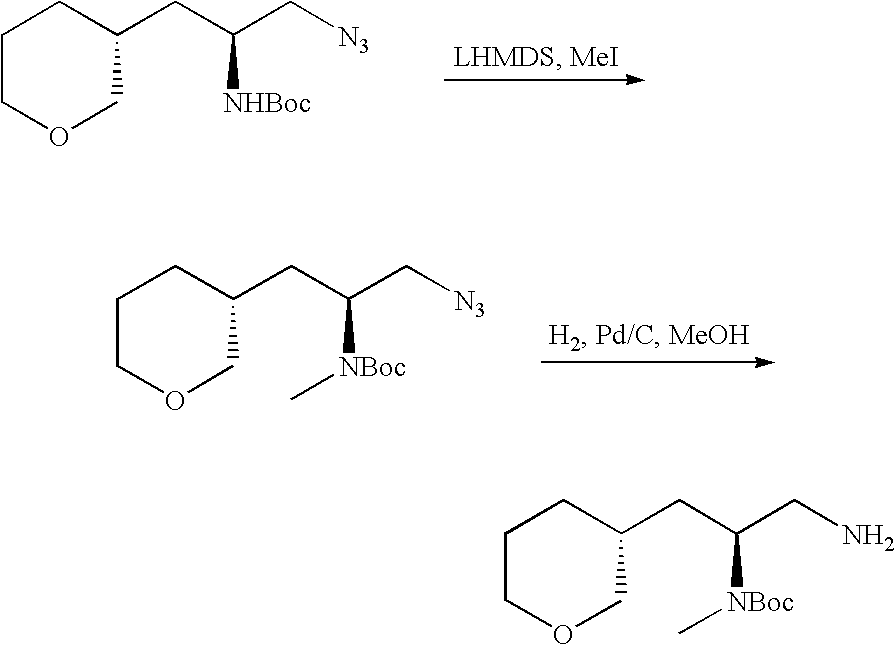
C1COCC(CC(C[N3])[NBoc]C)C1.C1COCC(CC(C[N3])[NHBoc])C1.C1COCC(CC(CN)[NBoc]C)C1
